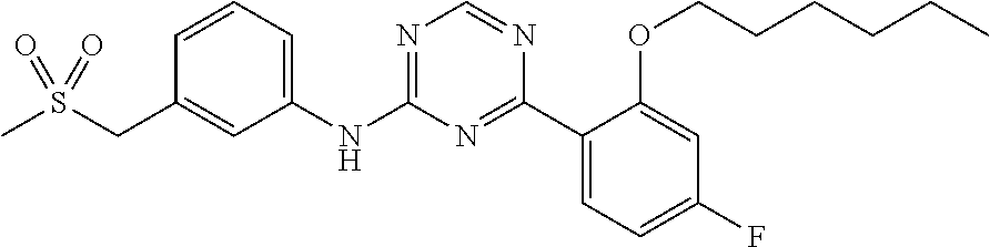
S(CC1=CC(NC2=NC=NC(C3=CC=C(F)C=C3OCCCCCC)=N2)=CC=C1)(C)(=O)=O
